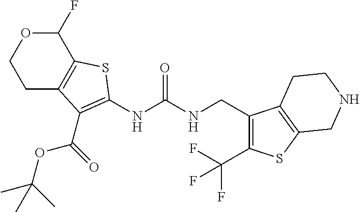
C1C2=C(C(F)OC1)SC(NC(NCC1=C(C(F)(F)F)SC3=C1CCNC3)=O)=C2C(OC(C)(C)C)=O
